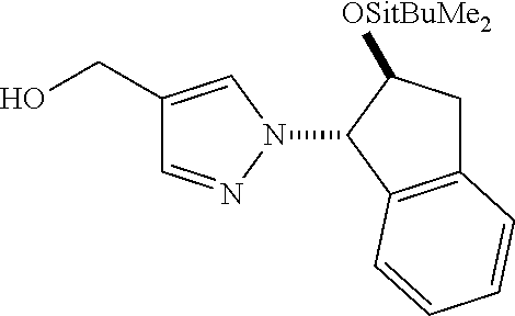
C12=C(C(N3N=CC(CO)=C3)C([OSitBuMe2])C1)C=CC=C2
